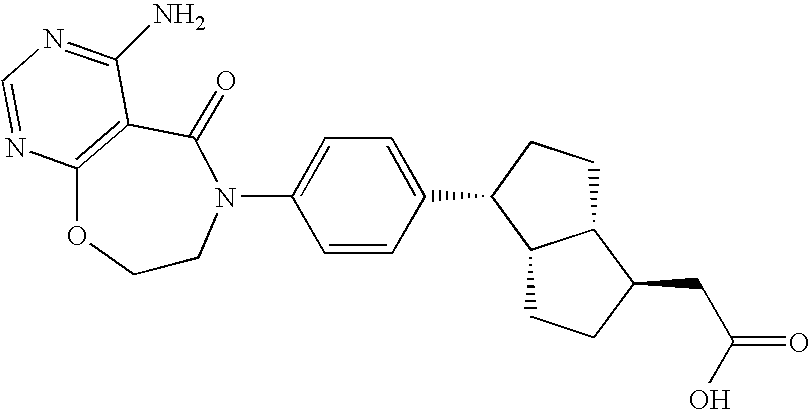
C1CN(C2=CC=C(C3CCC4C3CCC4CC(=O)O)C=C2)C(=O)C2=C(O1)N=CN=C2N
